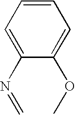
C1=C(N=C)C(OC)=CC=C1
